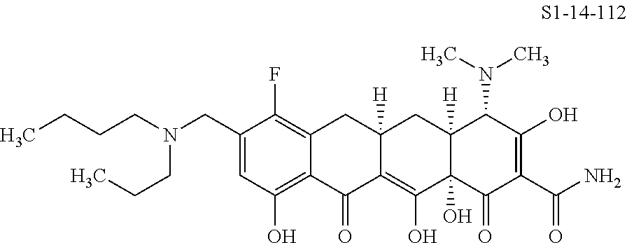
C1(CN(CCC)CCCC)=CC(O)=C2C(=C1F)CC1([H])C(=C(O)C3(O)C([H])(C1)C(N(C)C)C(O)=C(C(N)=O)C3=O)C2=O
